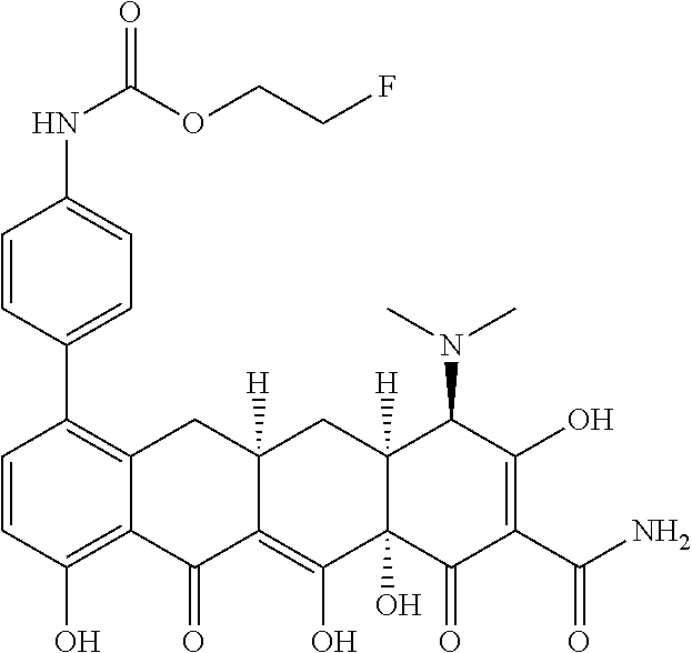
C1=CC(O)=C2C(=C1C1=CC=C(NC(=O)OCCF)C=C1)CC1([H])C(=C(O)C3(O)C([H])(C1)C(N(C)C)C(O)=C(C(=O)N)C3=O)C2=O
